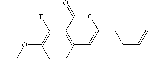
C1=CC2=C(C(F)=C1OCC)C(=O)OC(CCC=C)=C2
